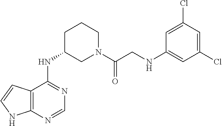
C12=C(N=CN=C1NC1CN(C(CNC3=CC(Cl)=CC(Cl)=C3)=O)CCC1)NC=C2
